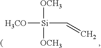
[H3CO][Si](C=C)([OCH3])[OCH3]
